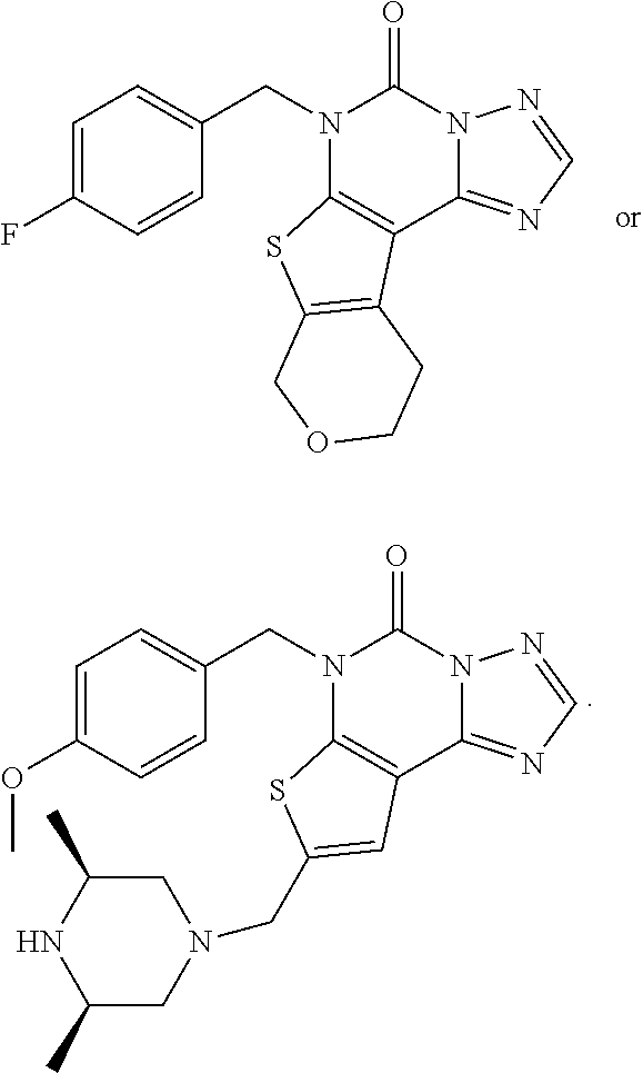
C1=C(F)C=CC(CN2C3=C(C4=NC=NN4C2=O)C2=C(S3)COCC2)=C1.C1=C(OC)C=CC(CN2C3=C(C4=NC=NN4C2=O)C=C(CN2CC(C)NC(C)C2)S3)=C1
